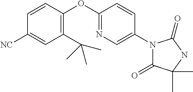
C1([CN])=CC(C(C)(C)C)=C(OC2=NC=C(N3C(=O)C(C)(C)NC3=O)C=C2)C=C1
